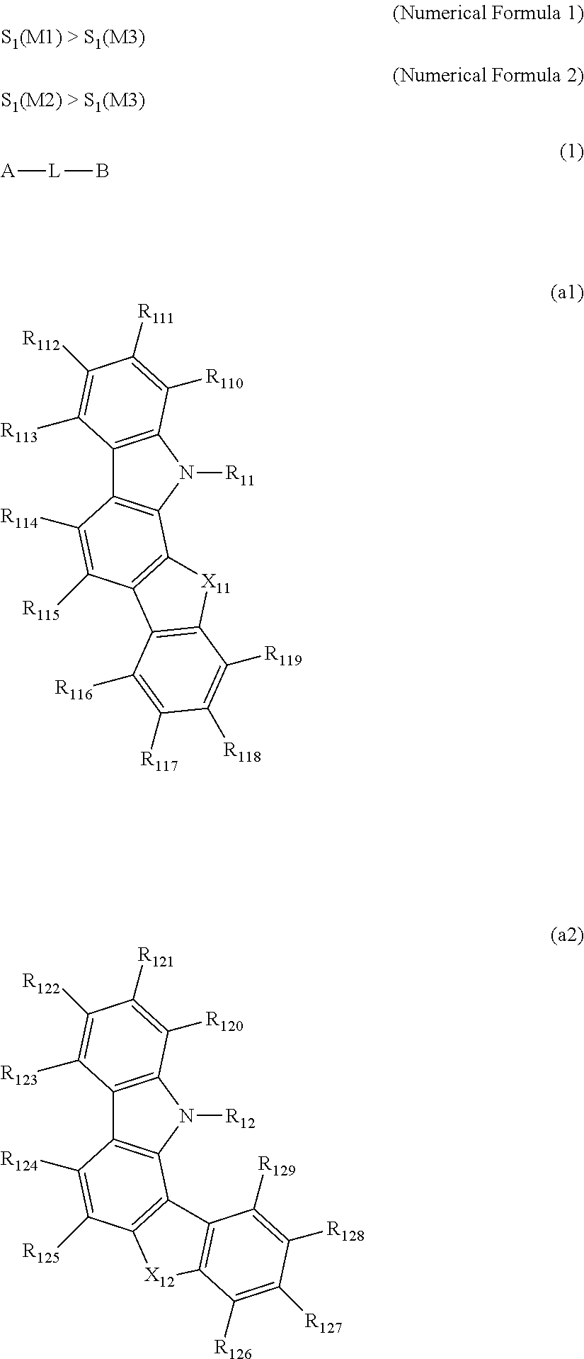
C12=C(N([R11])C3=C1C([R114])=C([R115])C1=C3[X11]C3=C1C([R116])=C([R117])C([R118])=C3[R119])C([R110])=C([R111])C([R112])=C2[R113].[A][L]B.C12=C(N([R12])C3=C1C([R124])=C([R125])C1=C3C3=C([X12]1)C([R126])=C([R127])C([R128])=C3[R129])C([R120])=C([R121])C([R122])=C2[R123]
